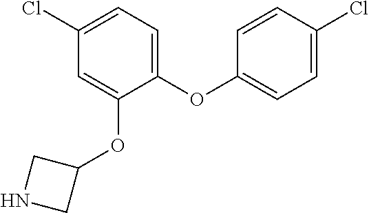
C1(Cl)=CC=C(OC2=CC=C(Cl)C=C2)C(OC2CNC2)=C1
